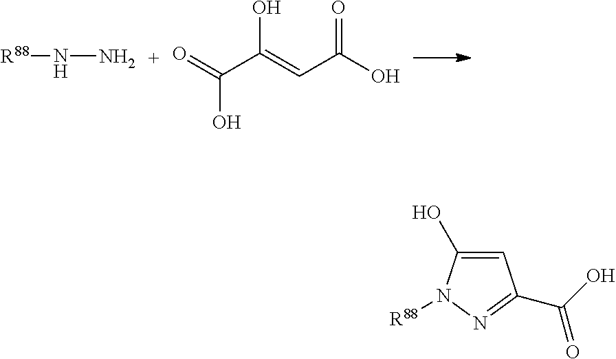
[R88]NN.OC(=CC(O)=O)C(O)=O.C1=C(O)N([R88])N=C1C(O)=O
